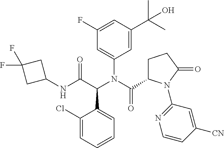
C1(C(C(NC2CC(F)(F)C2)=O)N(C(=O)C2CCC(=O)N2C2=NC=CC([CN])=C2)C2=CC(F)=CC(C(C)(C)O)=C2)=CC=CC=C1Cl
